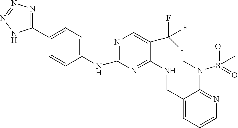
C1(NC2=NC=C(C(F)(F)F)C(NCC3=CC=CN=C3N(C)S(C)(=O)=O)=N2)=CC=C(C2=NN=NN2)C=C1
